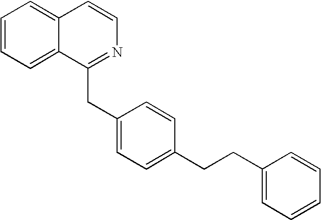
C1=CC=C2C(=C1)C=CN=C2CC1=CC=C(CCC2=CC=CC=C2)C=C1
